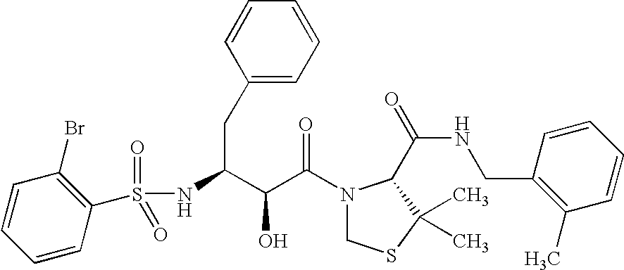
N(C(CC1=CC=CC=C1)C(C(N1CSC(C)(C)C1C(NCC1=C(C)C=CC=C1)=O)=O)O)S(=O)(=O)C1=C(Br)C=CC=C1
